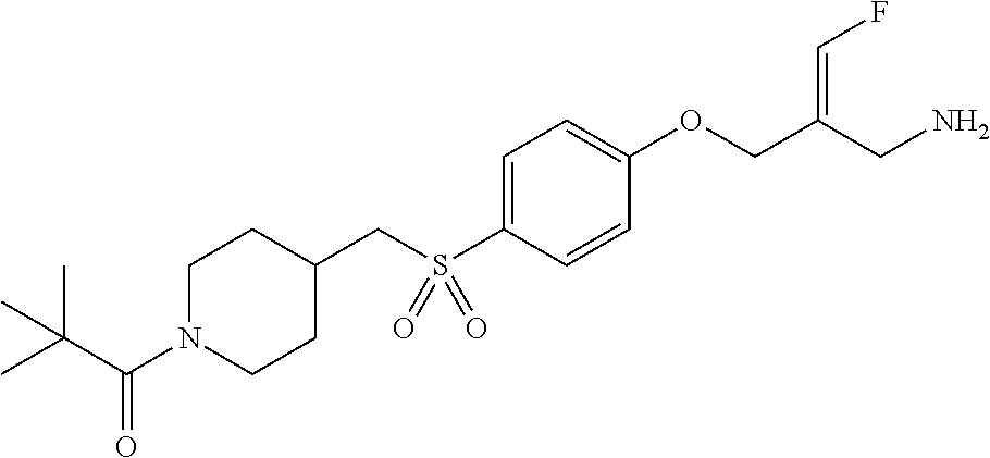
C1=C(S(CC2CCN(C(C(C)(C)C)=O)CC2)(=O)=O)C=CC(OCC(CN)=CF)=C1
